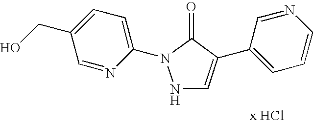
N1C=C(C2=CC=CN=C2)C(=O)N1C1=CC=C(CO)C=N1
